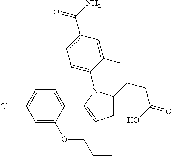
C1(C2=CC=C(CCC(O)=O)N2C2=CC=C(C(N)=O)C=C2C)=CC=C(Cl)C=C1OCCC
